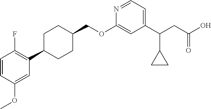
C1=CC(OC)=CC(C2CCC(COC3=CC(C(CC(O)=O)C4CC4)=CC=N3)CC2)=C1F
